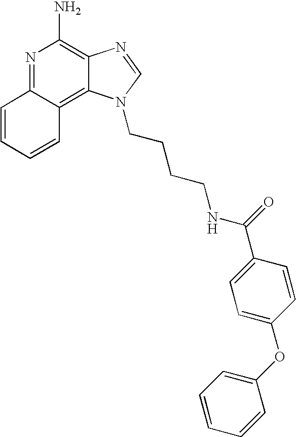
N1=C2C(=C3C(=C1N)N=CN3CCCCNC(C1=CC=C(OC3=CC=CC=C3)C=C1)=O)C=CC=C2
